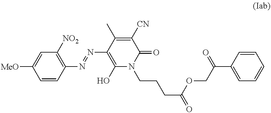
C1(N=NC2=C(O)N(CCCC(=O)OCC(C3=CC=CC=C3)=O)C(=O)C([CN])=C2C)=C([NO2])C=C([MeO])C=C1
